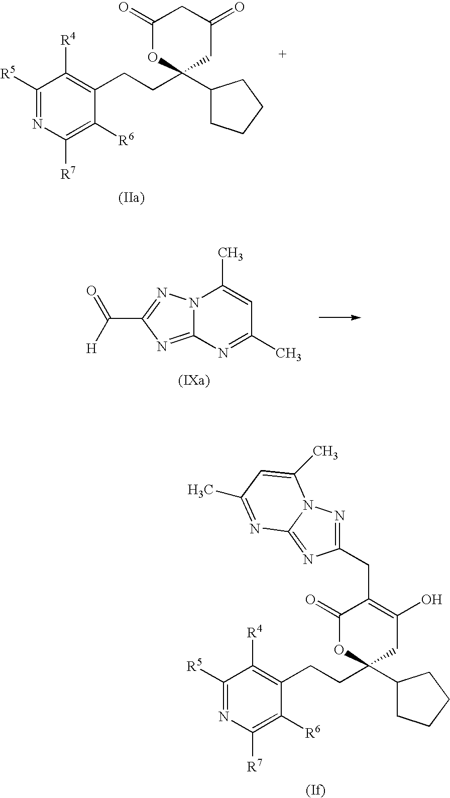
C1([R5])=NC([R7])=C([R6])C(CCC2(C3CCCC3)CC(=O)CC(=O)O2)=C1[R4].C1([R5])=NC([R7])=C([R6])C(CCC2(C3CCCC3)CC(O)=C(CC3=NN4C(=N3)N=C(C)C=C4C)C(=O)O2)=C1[R4].N12C(=NC(C(=O)[H])=N1)N=C(C)C=C2C
